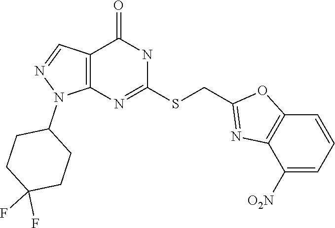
N1=C(SCC2=NC3=C(O2)C=CC=C3[O2N])NC(=O)C2=C1N(C1CCC(F)(F)CC1)N=C2
